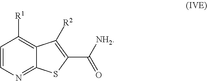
C1=CN=C2C(=C1[R1])C([R2])=C(C([NH2])=O)S2
